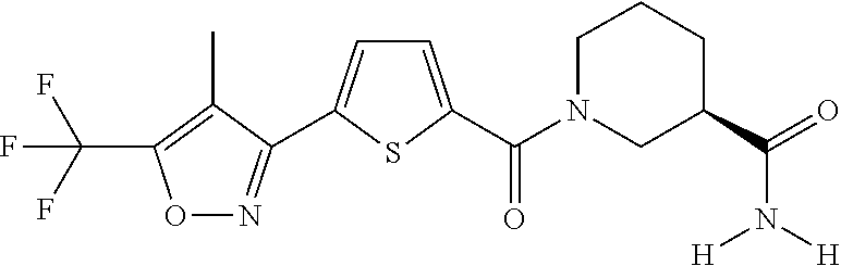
C(F)(F)(F)C1=C(C)C(C2=CC=C(C(N3CC(C(N([H])[H])=O)CCC3)=O)S2)=NO1
